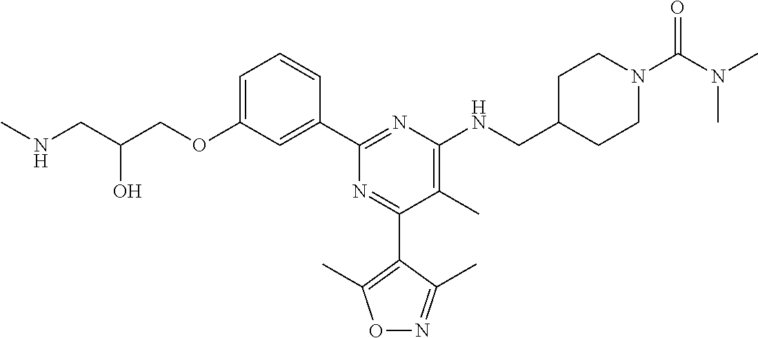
C1=C(OCC(CNC)O)C=C(C2=NC(NCC3CCN(C(N(C)C)=O)CC3)=C(C)C(C3=C(C)ON=C3C)=N2)C=C1
